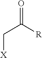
O=C([R])C[X]
